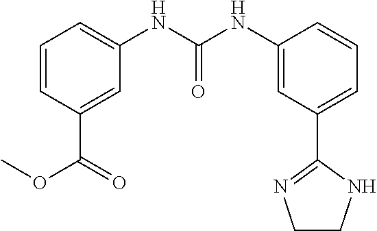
C1=CC(C(=O)OC)=CC(NC(NC2=CC(C3=NCCN3)=CC=C2)=O)=C1
